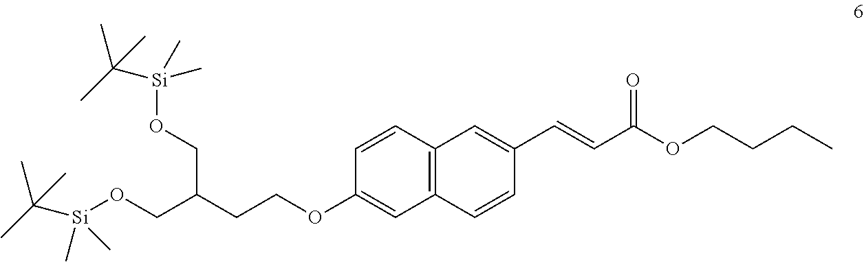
C1(OCCC(CO[Si](C(C)(C)C)(C)C)CO[Si](C(C)(C)C)(C)C)=CC2=C(C=C1)C=C(C=CC(OCCCC)=O)C=C2
